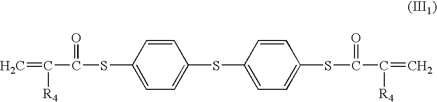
C1=CC(SC(C(=C)[R4])=O)=CC=C1SC1=CC=C(SC(C(=C)[R4])=O)C=C1
